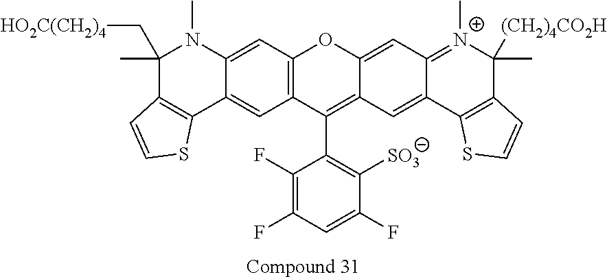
C1(F)=C(F)C=C(F)C([SO3])=C1C1=C2C(=CC3=[N+](C)C(C)([(CH2)4CO2H])C4=C(C3=C2)SC=C4)OC2=C1C=C1C(=C2)N(C)C(C[HO2C(CH2)4])(C)C2=C1SC=C2
